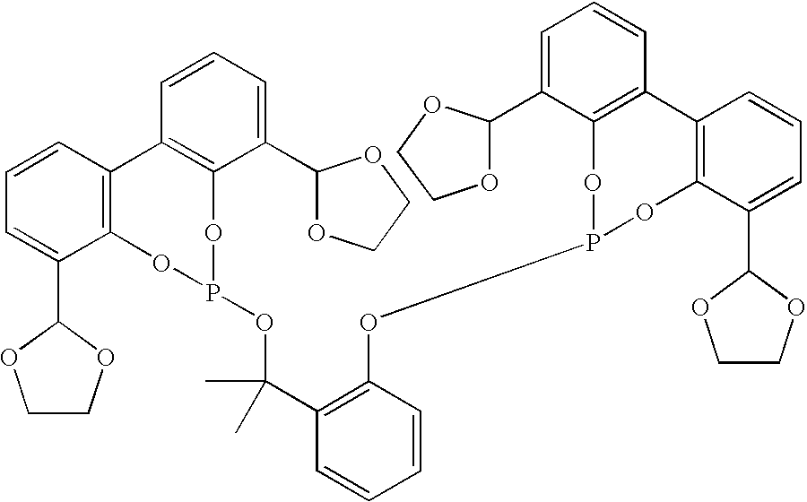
C1=CC=C(C2OCCO2)C2=C1C1=C(C(C3OCCO3)=CC=C1)OP(OC(C1=C(OP3OC4=C(C=CC=C4C4OCCO4)C4=C(O3)C(C3OCCO3)=CC=C4)C=CC=C1)(C)C)O2
